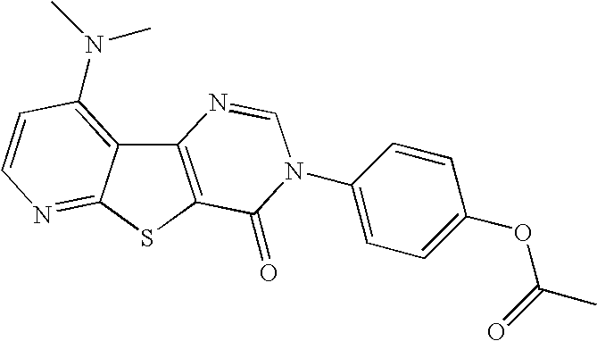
C12=C(SC3=NC=CC(N(C)C)=C13)C(=O)N(C1=CC=C(OC(C)=O)C=C1)C=N2
